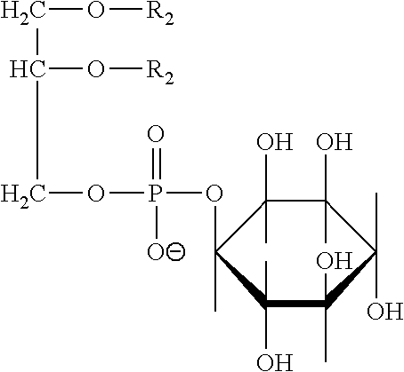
C1(O)(C)C(O)(C)C(O)(C)C(C)(OP(OCC(CO[R2])O[R2])(=O)[O-])C(O)(C)C1(C)O
